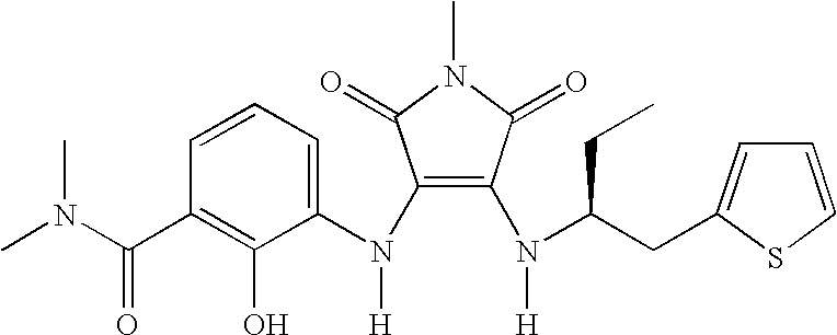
C1=CC(C(N(C)C)=O)=C(O)C(N(C2=C(N([H])C(CC3=CC=CS3)CC)C(=O)N(C)C2=O)[H])=C1
